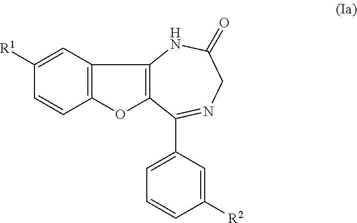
C1([R1])=CC2=C(C=C1)OC1=C2NC(=O)CN=C1C1=CC=CC([R2])=C1
